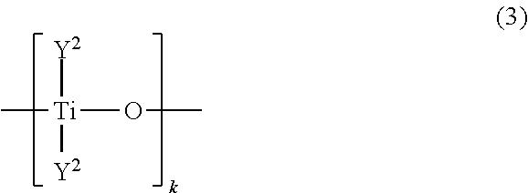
C[Ti]([Y2])([Y2])OC
